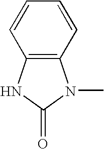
C1=CC2=C(C=C1)N(C)C(=O)N2
